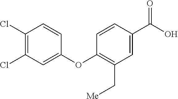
C1(Cl)=C(Cl)C=C(OC2=C(C[Me])C=C(C(O)=O)C=C2)C=C1
